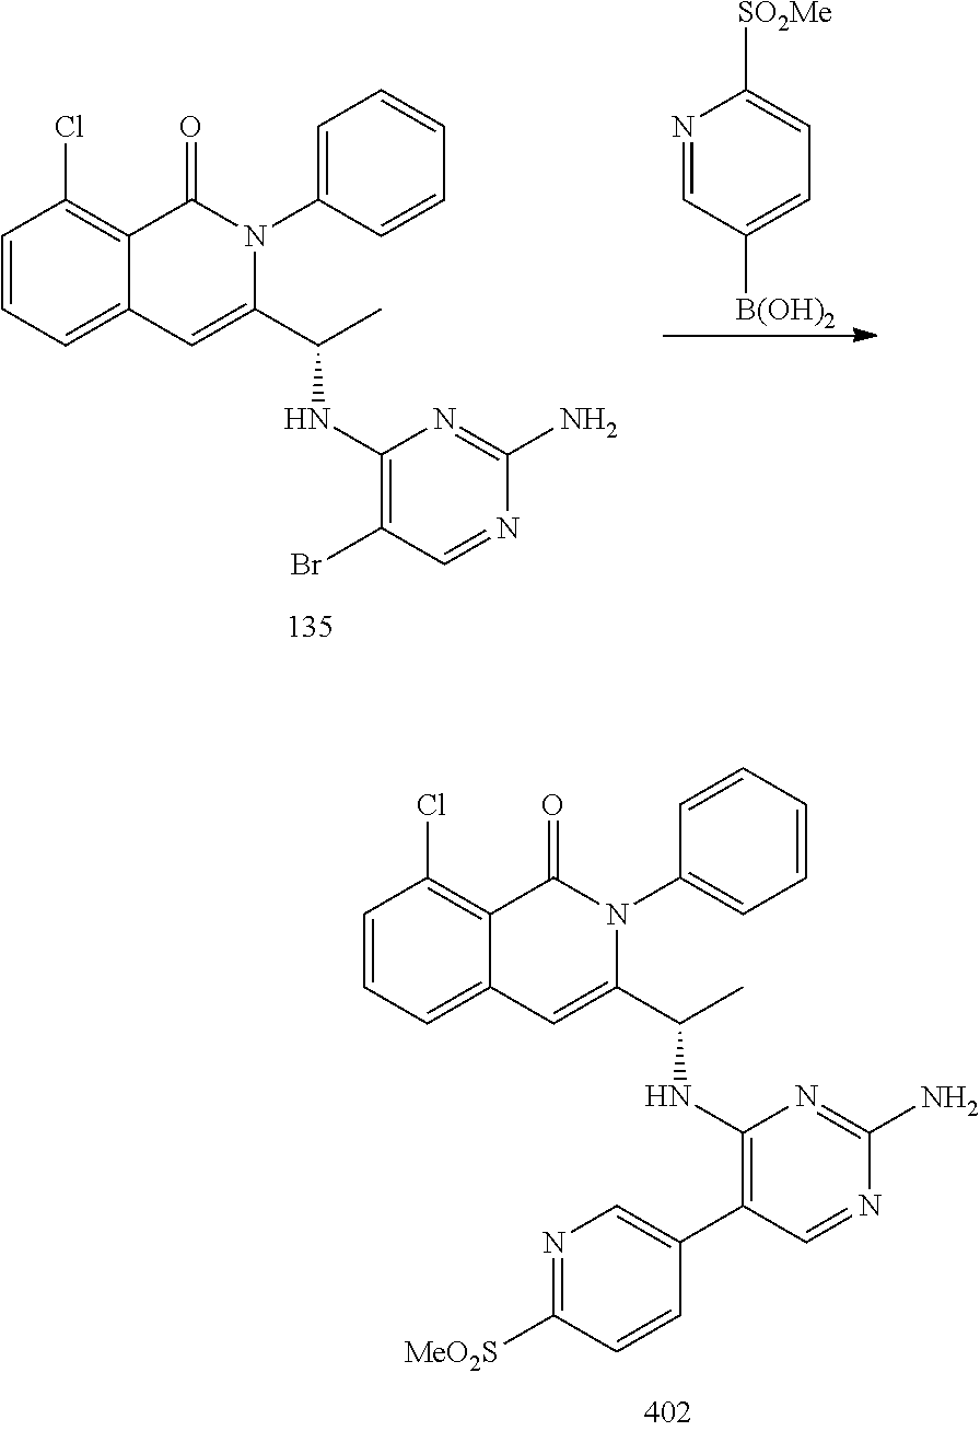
C1=CC=C2C(=C1Cl)C(=O)N(C1=CC=CC=C1)C(C(C)NC1=C(C3=CN=C([MeO2S])C=C3)C=NC(N)=N1)=C2.C1=CC=C2C(=C1Cl)C(=O)N(C1=CC=CC=C1)C(C(C)NC1=C(Br)C=NC(N)=N1)=C2.N1=CC([B(OH)2])=CC=C1[SO2Me]
